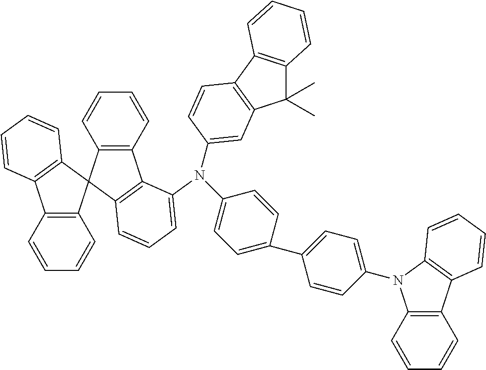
C12=C(C=CC=C1)C1=C(C23C2=C(C4=C3C=CC=C4)C(N(C3=CC=C(C4=CC=C(N5C6=C(C=CC=C6)C6=C5C=CC=C6)C=C4)C=C3)C3=CC4=C(C5=C(C4(C)C)C=CC=C5)C=C3)=CC=C2)C=CC=C1
